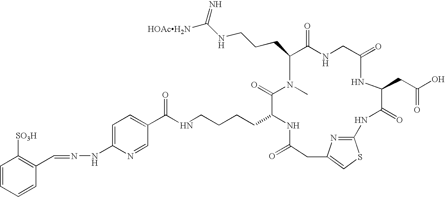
C(C1C(=O)NCC(=O)NC(CC(O)=O)C(=O)NC2=NC(=CS2)CC(=O)NC(CCCCNC(C2=CC=C(NN=CC3=C([SO3H])C=CC=C3)N=C2)=O)C(=O)N1C)CCNC([HOAcH2N])=N
